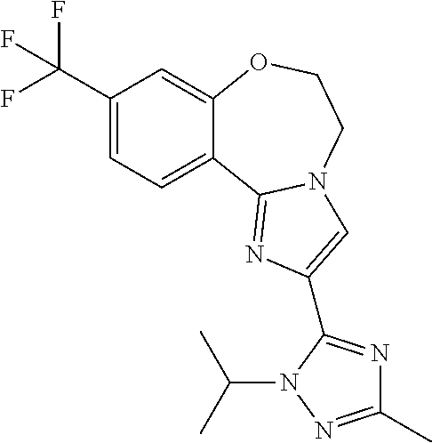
C1(C(F)(F)F)=CC=C2C(=C1)OCCN1C2=NC(C2=NC(C)=NN2C(C)C)=C1
